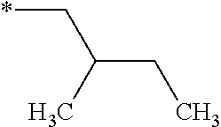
*CC(CC)C
